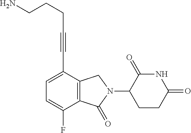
N1C(=O)C(N2CC3=C(C2=O)C(F)=CC=C3C#CCCCN)CCC1=O
